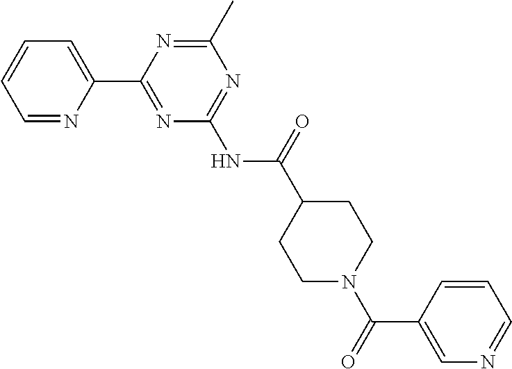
C1=NC(C2=NC(NC(=O)C3CCN(C(=O)C4=CN=CC=C4)CC3)=NC(C)=N2)=CC=C1
